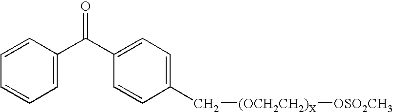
C1=C(C(C2=CC=C(C[(OCH2CH2)X][OSO2CH3])C=C2)=O)C=CC=C1
